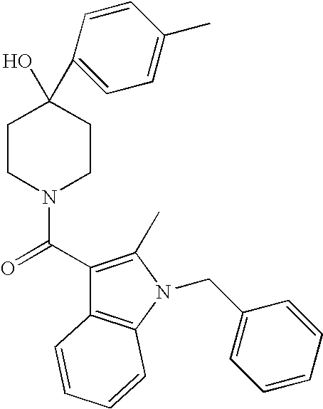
C1CN(C(=O)C2=C(C)N(CC3=CC=CC=C3)C3=C2C=CC=C3)CCC1(O)C1=CC=C(C)C=C1
